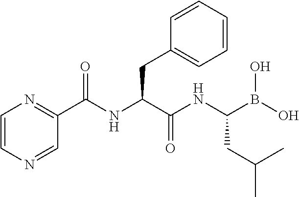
C1=CN=CC(C(=O)NC(CC2=CC=CC=C2)C(NC(B(O)O)CC(C)C)=O)=N1
